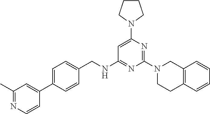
C1=C(N2CCCC2)N=C(N2CCC3=C(C2)C=CC=C3)N=C1NCC1=CC=C(C2=CC(C)=NC=C2)C=C1
